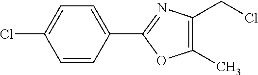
C1(C2=NC(CCl)=C(C)O2)=CC=C(Cl)C=C1
